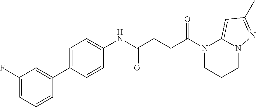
C1(NC(CCC(N2CCCN3C2=CC(C)=N3)=O)=O)=CC=C(C2=CC(F)=CC=C2)C=C1
